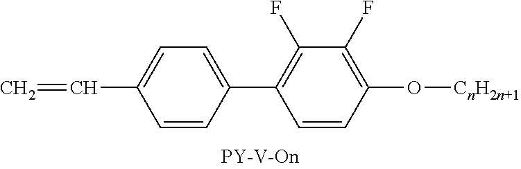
C1=C(C2=C(F)C(F)=C(O[CnH2n+1])C=C2)C=CC(C=C)=C1
